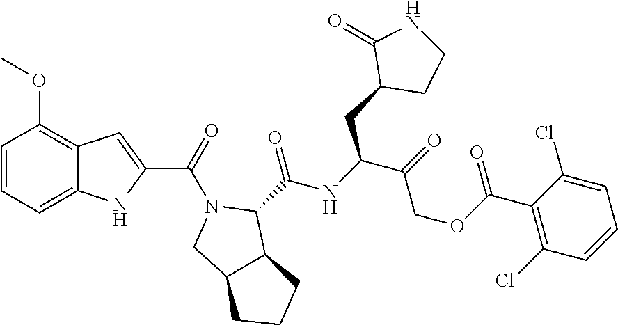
C1=CC=C2C(=C1OC)C=C(C(N1CC3C(C1C(=O)NC(CC1CCNC1=O)C(COC(C1=C(Cl)C=CC=C1Cl)=O)=O)CCC3)=O)N2
